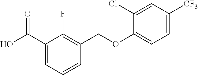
C1(C(O)=O)=CC=CC(COC2=CC=C([CF3])C=C2Cl)=C1F
